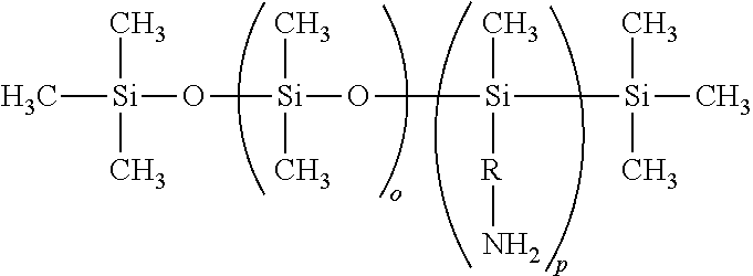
C[Si](O[Si](O[Si]([Si](C)(C)C)(C)[R]N)(C)C)(C)C
